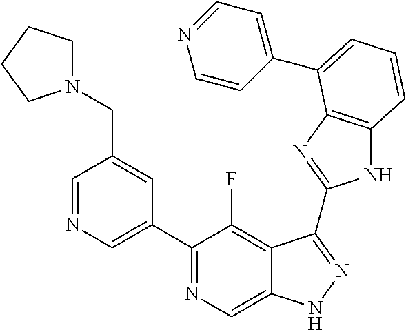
C1=NC=C(C2=NC=C3C(=C2F)C(C2=NC4=C(N2)C=CC=C4C2=CC=NC=C2)=NN3)C=C1CN1CCCC1
